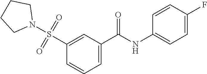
C1=C(C(NC2=CC=C(F)C=C2)=O)C=C(S(=O)(=O)N2CCCC2)C=C1
